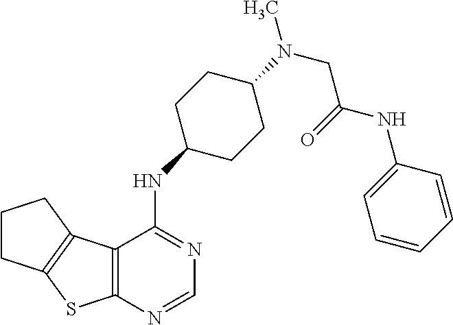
C1=CC(NC(CN(C)C2CCC(NC3=NC=NC4=C3C3=C(S4)CCC3)CC2)=O)=CC=C1
